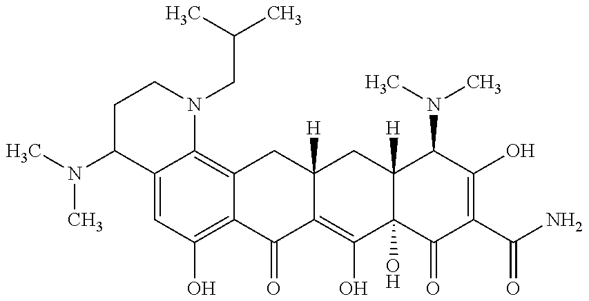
CN(C1C2=CC(O)=C3C(=C2N(CC(C)C)CC1)CC1([H])C(=C(O)C2(O)C([H])(C1)C(N(C)C)C(O)=C(C(N)=O)C2=O)C3=O)C
